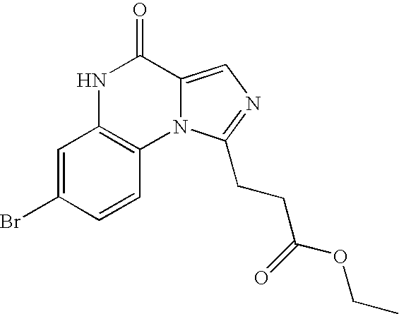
N1C2=C(N3C(=CN=C3CCC(=O)OCC)C1=O)C=CC(Br)=C2
